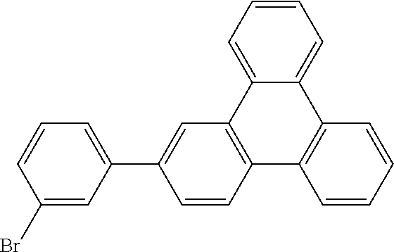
C12=C(C3=CC=CC=C3C3=C1C=CC=C3)C=C(C1=CC=CC(Br)=C1)C=C2
